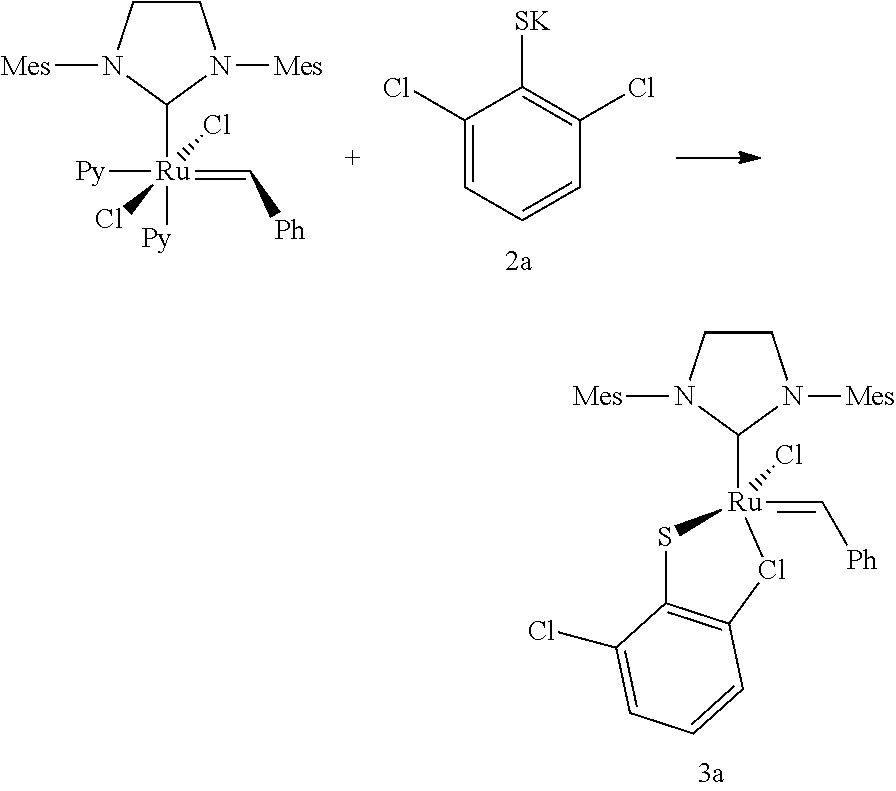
C1CN([Mes])C([Ru]([Py])([Py])(=C[Ph])(Cl)Cl)N1[Mes].C1(Cl)=CC=CC(Cl)=C1[SK].C1CN([Mes])C([Ru]2(=C[Ph])(Cl)SC3=C(Cl2)C=CC=C3Cl)N1[Mes]
